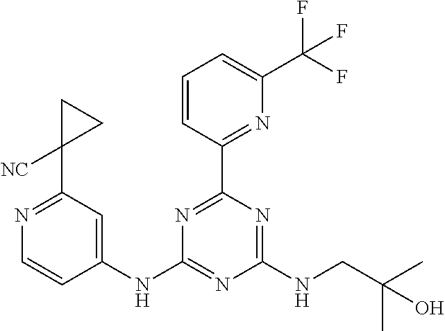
N1=C(C2([NC])CC2)C=C(NC2=NC(NCC(C)(C)O)=NC(C3=NC(C(F)(F)F)=CC=C3)=N2)C=C1
